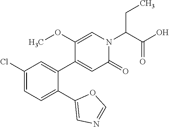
C1=C(OC)C(C2=CC(Cl)=CC=C2C2=CN=CO2)=CC(=O)N1C(C(O)=O)CC
